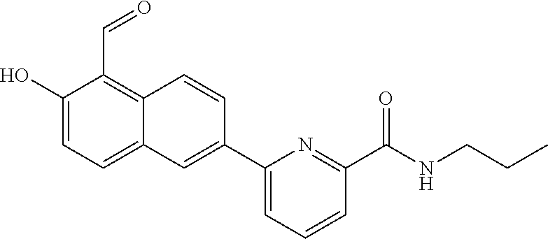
C1(O)=CC=C2C(=C1C=O)C=CC(C1=CC=CC(C(NCCC)=O)=N1)=C2
